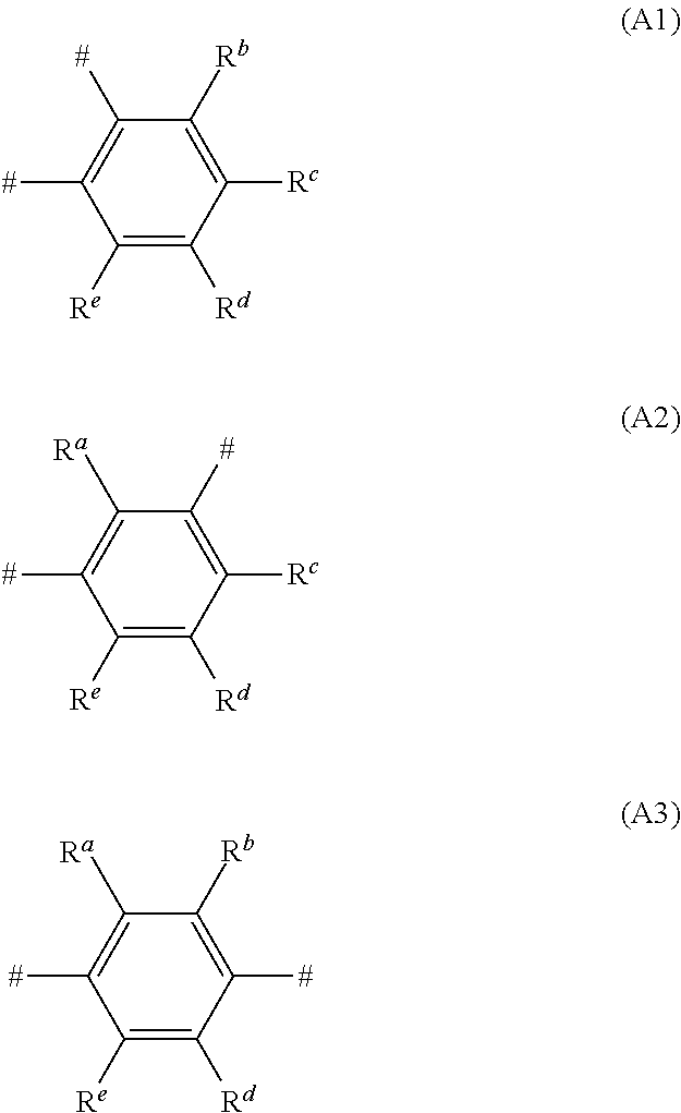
C1([Rc])=C([Rb])C([#])=C([#])C([Re])=C1[Rd].C1([Rc])=C([#])C([Ra])=C([#])C([Re])=C1[Rd].C1([#])=C([Rb])C([Ra])=C([#])C([Re])=C1[Rd]
